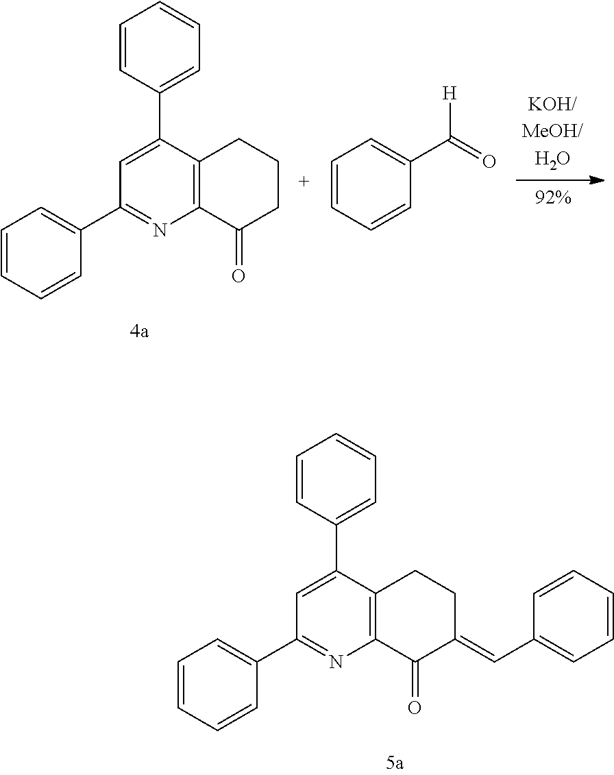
C12=C(C(C3=CC=CC=C3)=CC(C3=CC=CC=C3)=N1)CCC(=CC1=CC=CC=C1)C2=O.C12=C(C(C3=CC=CC=C3)=CC(C3=CC=CC=C3)=N1)CCCC2=O.C1=CC=CC=C1C(=O)[H]
